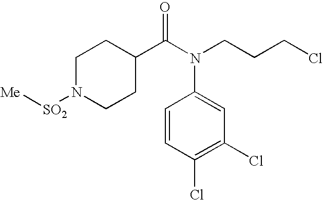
C1=CC(Cl)=C(Cl)C=C1N(CCCCl)C(C1CCN([SO2][Me])CC1)=O
